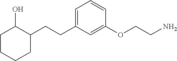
C1(CCC2=CC=CC(OCCN)=C2)C(O)CCCC1
